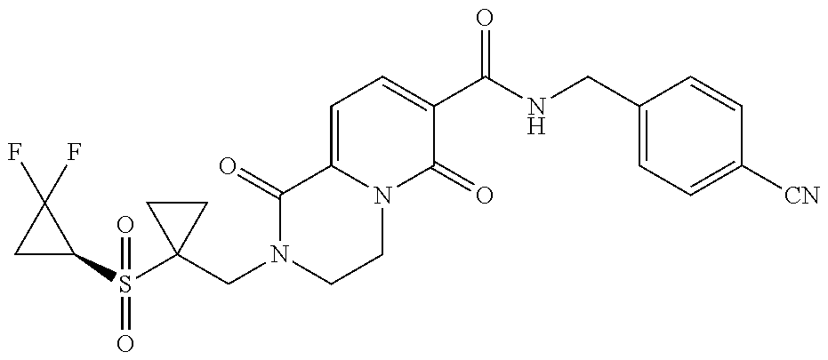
C1(S(C2(CN3CCN4C(=CC=C(C(NCC5=CC=C([CN])C=C5)=O)C4=O)C3=O)CC2)(=O)=O)C(F)(F)C1
